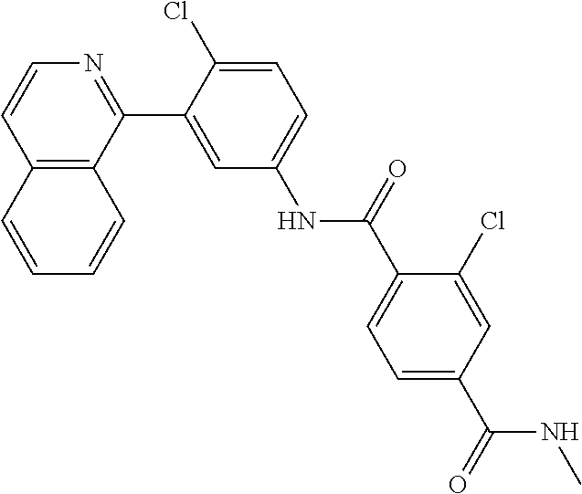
C12=C(C(C3=CC(NC(C4=CC=C(C(=O)NC)C=C4Cl)=O)=CC=C3Cl)=NC=C1)C=CC=C2
